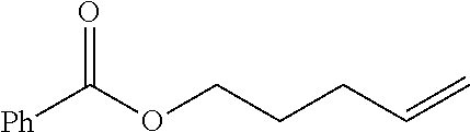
[Ph]C(OCCCC=C)=O
